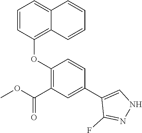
O(C1=C(C(OC)=O)C=C(C2=CNN=C2F)C=C1)C1=C2C(=CC=C1)C=CC=C2
